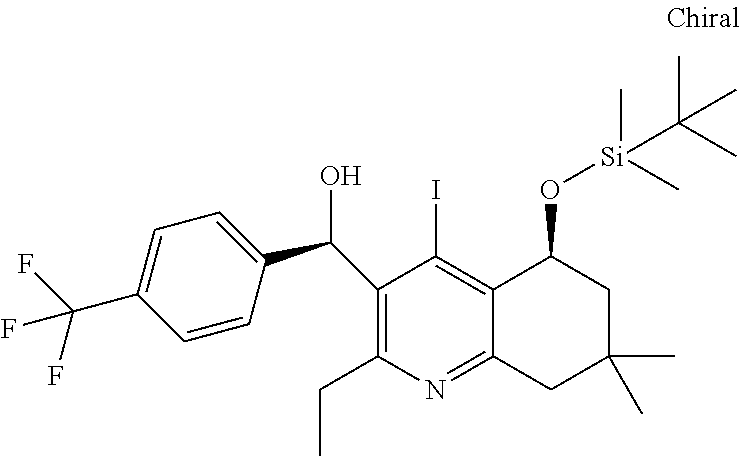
C12=C(I)C(C(C3=CC=C(C(F)(F)F)C=C3)O)=C(CC)N=C1CC(C)(C)CC2O[Si](C(C)(C)C)(C)C
